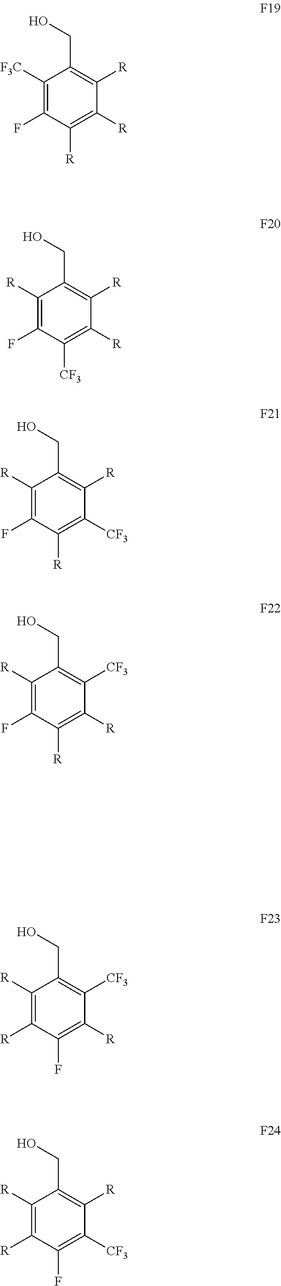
C1([F3C])=C(F)C([R])=C([R])C([R])=C1CO.C1([R])=C(F)C([CF3])=C([R])C([R])=C1CO.C1([R])=C(F)C([R])=C([CF3])C([R])=C1CO.C1([R])=C(F)C([R])=C([R])C([CF3])=C1CO.C1([R])=C([R])C(F)=C([R])C([CF3])=C1CO.C1([R])=C([R])C(F)=C([CF3])C([R])=C1CO
